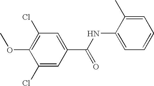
C1(Cl)=C(OC)C(Cl)=CC(C(NC2=CC=CC=C2C)=O)=C1
